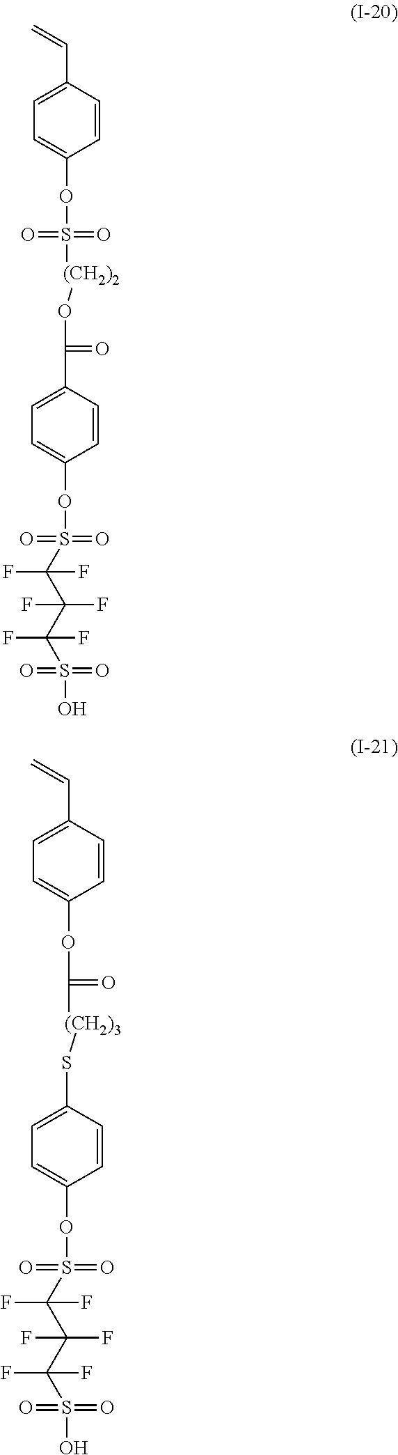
C1=C(C=C)C=CC(OS(=O)(=O)[(CH2)2]OC(=O)C2=CC=C(OS(=O)(=O)C(C(C(S(O)(=O)=O)(F)F)(F)F)(F)F)C=C2)=C1.C1=C(C=C)C=CC(OC(=O)[(CH2)3]SC2=CC=C(OS(=O)(=O)C(C(C(S(O)(=O)=O)(F)F)(F)F)(F)F)C=C2)=C1
